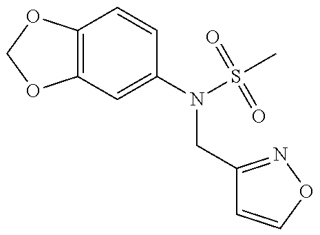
C12=C(OCO1)C=CC(N(S(C)(=O)=O)CC1=NOC=C1)=C2
